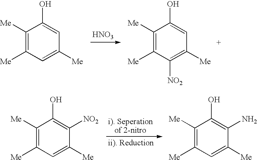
[HNO3].C1([Me])=C([Me])C=C([Me])C=C1O.C1([Me])=C([Me])C([NO2])=C([Me])C=C1O.C1([Me])=C([Me])C=C([Me])C([NO2])=C1O.C1([Me])=C([Me])C=C([Me])C(N)=C1O
